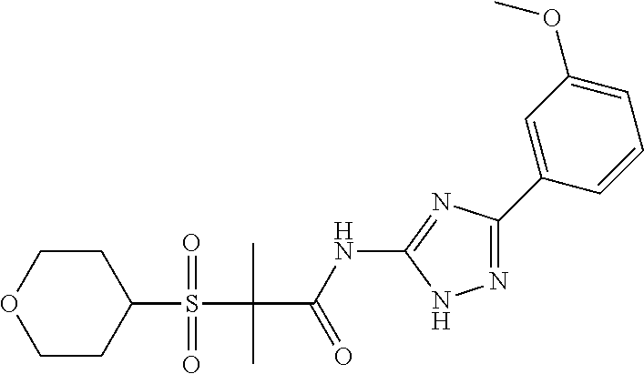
N1=C(C2=CC(OC)=CC=C2)N=C(NC(C(S(C2CCOCC2)(=O)=O)(C)C)=O)N1
